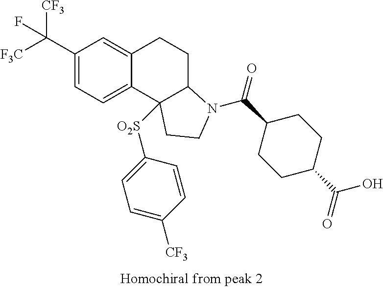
C1(C([CF3])([F3C])F)=CC=C2C(=C1)CCC1C2([O2S]C2=CC=C([CF3])C=C2)CCN1C(C1CCC(C(=O)O)CC1)=O
